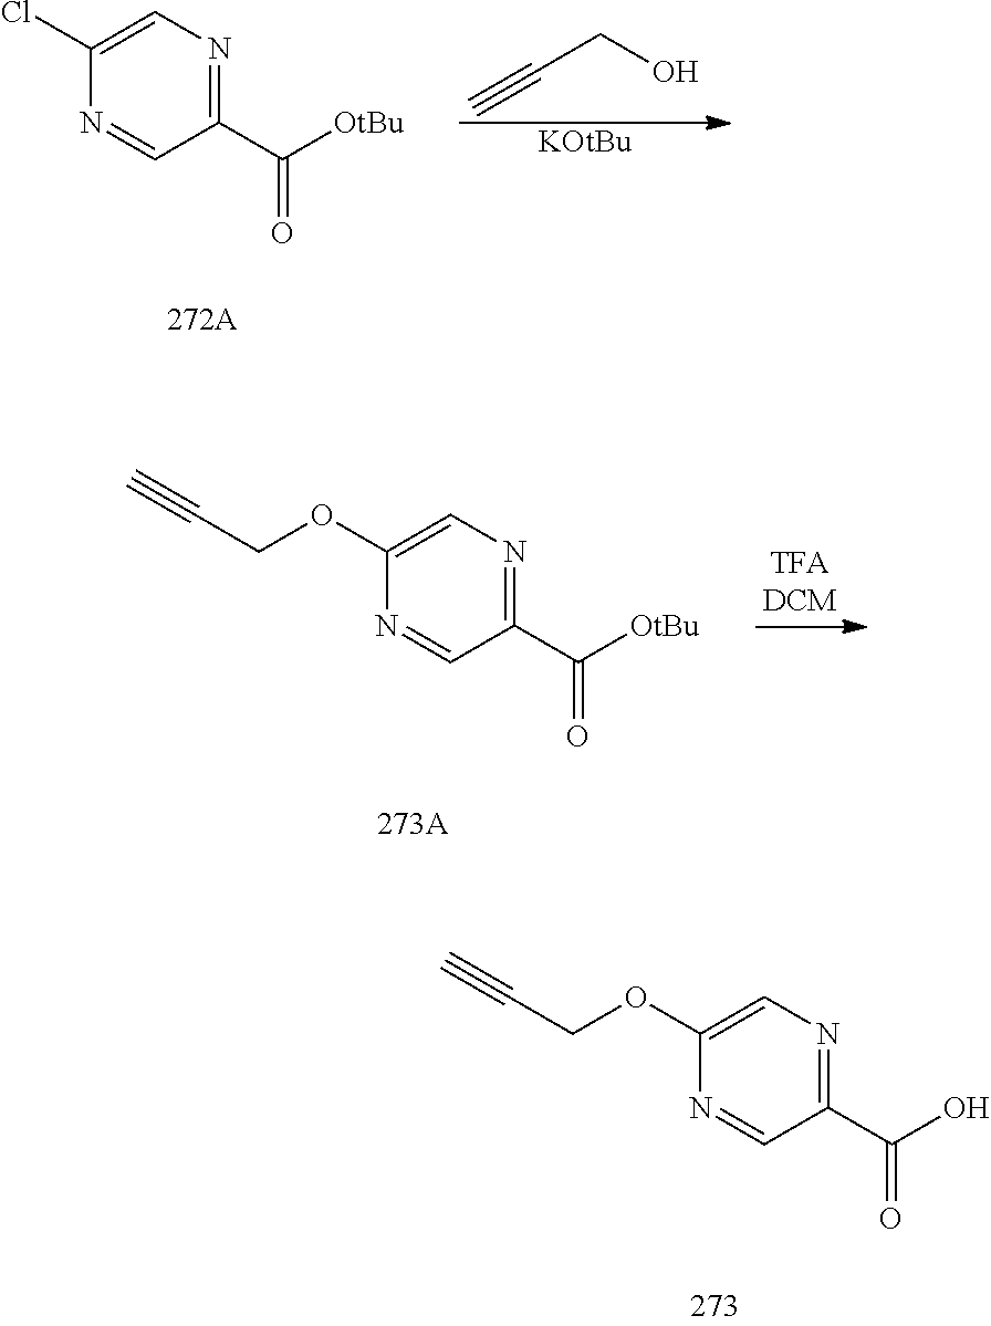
C(C#C)O.[KOtBu].C1(Cl)=CN=C(C([OtBu])=O)C=N1.C(OC1=CN=C(C([OtBu])=O)C=N1)C#C.C(OC1=CN=C(C(O)=O)C=N1)C#C
